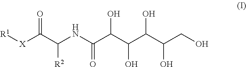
[R1][X]C(C(NC(C(C(C(C(CO)O)O)O)O)=O)[R2])=O
